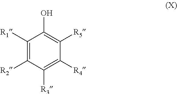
C1([R1])=C([R2])C([R3])=C([R4])C([R5])=C1O
